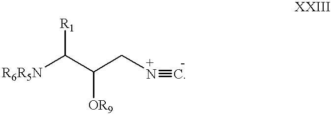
[R6R5N]C(C(C[N+]#[  -C])[OR9])[R1]
